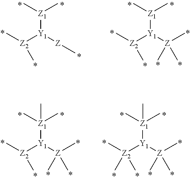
C[Z1](C)[Y1]([Z]C)[Z2](C)C.C[Z1](C)[Y1]([Z](C)(C)C)[Z2](C)C.C[Z1](C)([Y1]([Z](C)(C)C)[Z2](C)C)C.C[Z1](C)([Y1]([Z](C)(C)C)[Z2](C)(C)C)C
